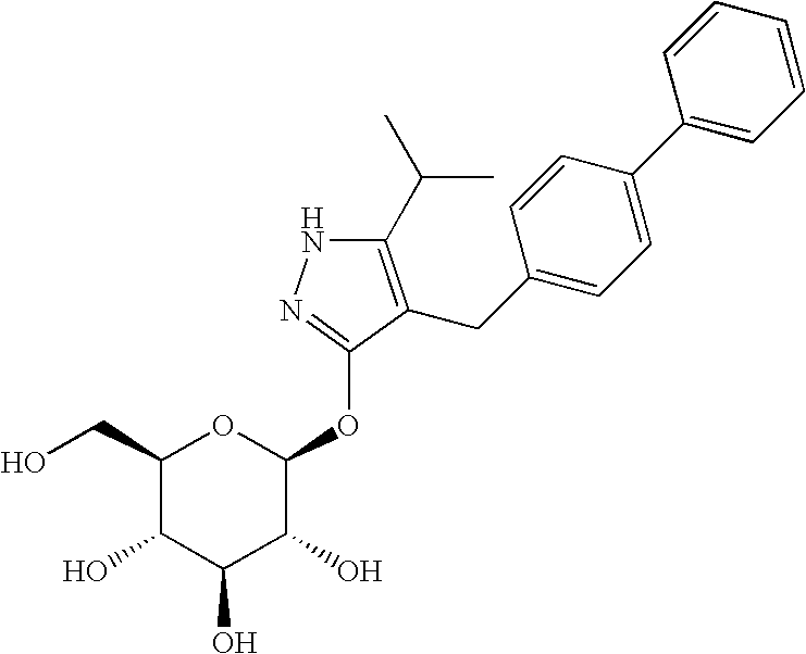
C1(C(C)C)=C(CC2=CC=C(C3=CC=CC=C3)C=C2)C(OC2OC(CO)C(O)C(O)C2O)=NN1
